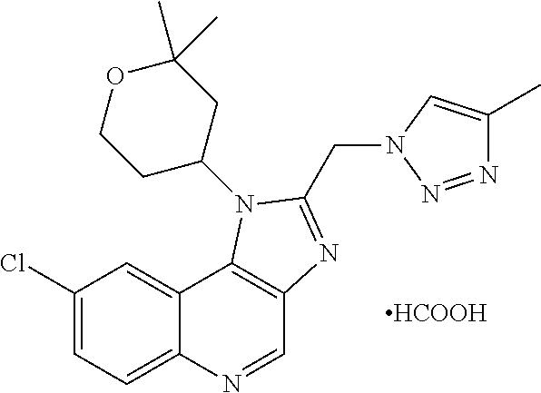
C1(Cl)=CC=C2C(=C1)C1=C(C=N2)N=C(CN2C=C(C)N=N2)N1C1CC(C)(C)OCC1.[HCOOH]
